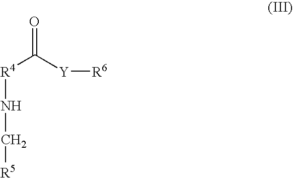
[R4](NC[R5])C([Y][R6])=O
